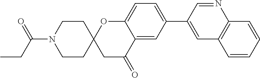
C1CC2(CCN1C(CC)=O)CC(=O)C1=CC(C3=CC4=C(N=C3)C=CC=C4)=CC=C1O2
